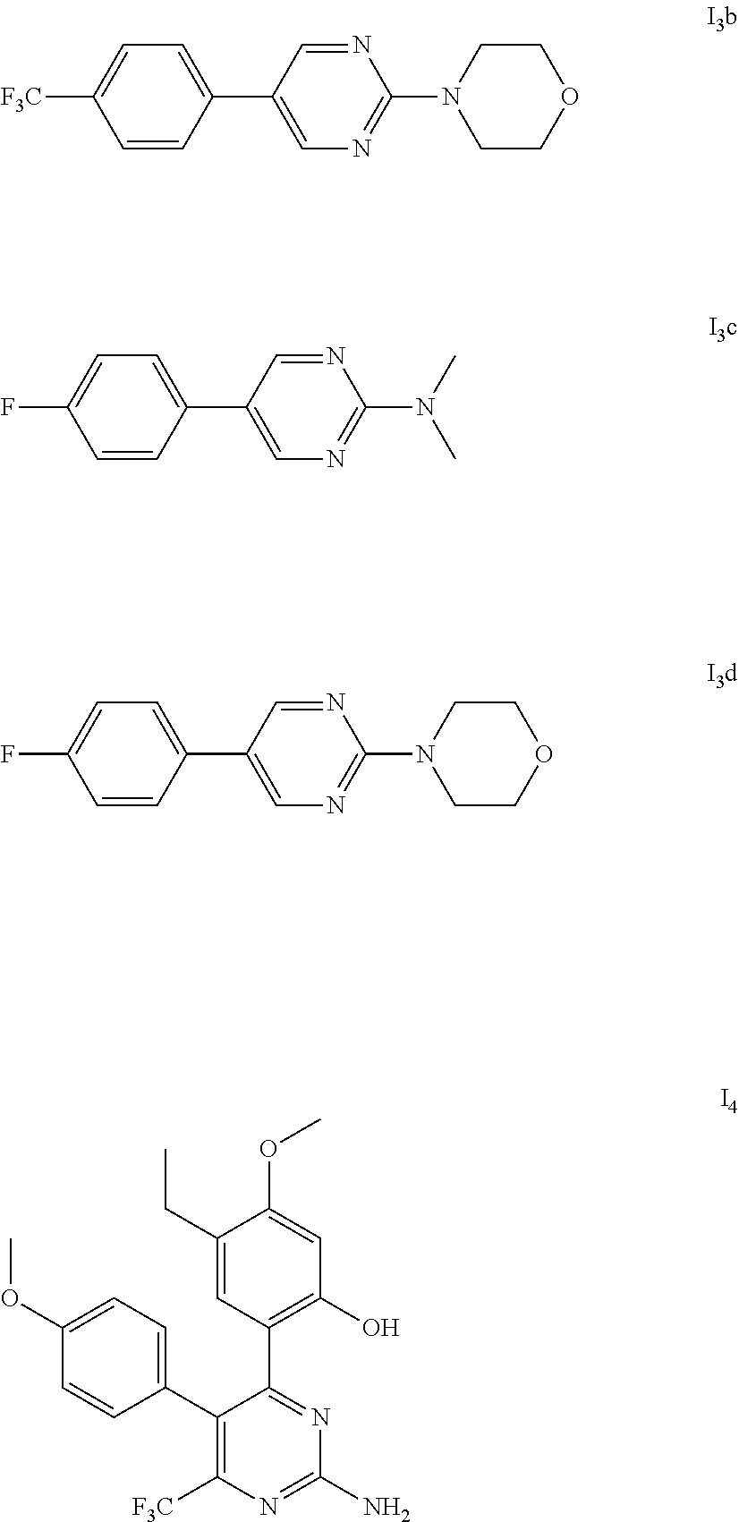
C1=CC(C2=CN=C(N3CCOCC3)N=C2)=CC=C1[F3C].C1=CC(C2=CN=C(N(C)C)N=C2)=CC=C1F.C1=CC(C2=CN=C(N3CCOCC3)N=C2)=CC=C1F.C1([F3C])=C(C2=CC=C(OC)C=C2)C(C2=C(O)C=C(OC)C(CC)=C2)=NC(N)=N1
